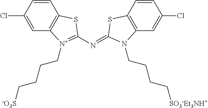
C1=CC(Cl)=CC2=C1SC(N=C1SC3=C(C=C(Cl)C=C3)N1CCCC[SO3-Et3NH+])=[N+]2CCCC[-O3S]
